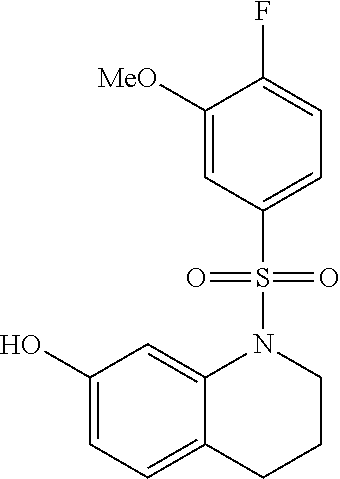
OC1=CC=C2C(=C1)N(S(=O)(=O)C1=CC=C(F)C([MeO])=C1)CCC2
